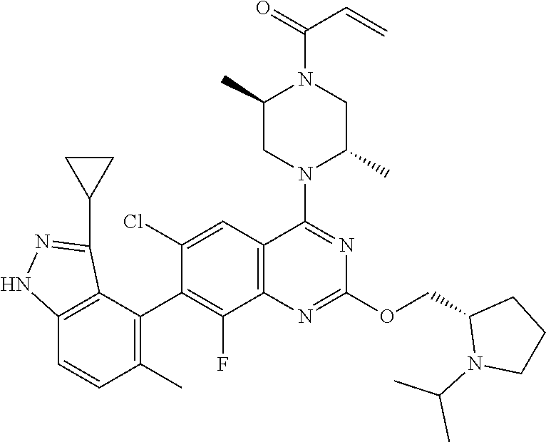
C12=C(C=C(Cl)C(C3=C(C)C=CC4=C3C(C3CC3)=NN4)=C1F)C(N1C(C)CN(C(=O)C=C)C(C)C1)=NC(OCC1N(C(C)C)CCC1)=N2
